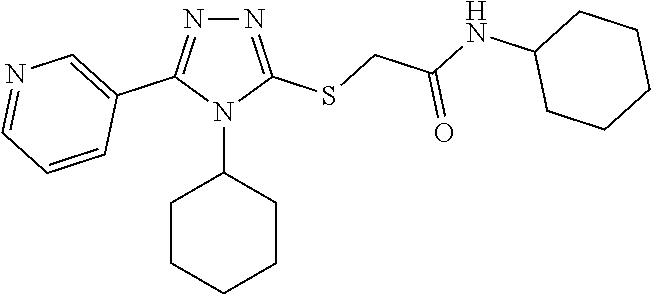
N1=C(SCC(NC2CCCCC2)=O)N(C2CCCCC2)C(C2=CN=CC=C2)=N1
